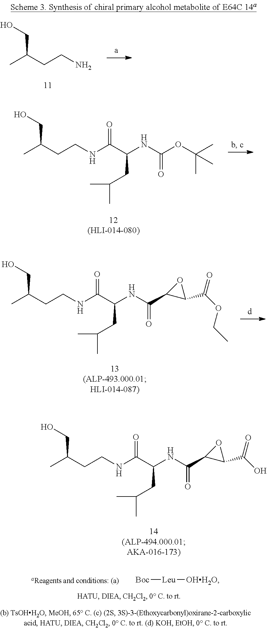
CC(CCNC(C(NC(C1C(C(OCC)=O)O1)=O)CC(C)C)=O)CO.CC(CCNC(C(NC(C1C(C(O)=O)O1)=O)CC(C)C)=O)CO.CC(CCN)CO.CC(CCNC(C(NC(OC(C)(C)C)=O)CC(C)C)=O)CO.[Boc][Leu][OHH2O]
